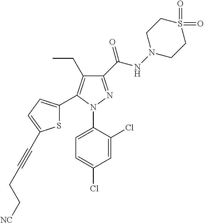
C1(C(NN2CCS(=O)(=O)CC2)=O)=NN(C2=CC=C(Cl)C=C2Cl)C(C2=CC=C(C#CCC[NC])S2)=C1CC
